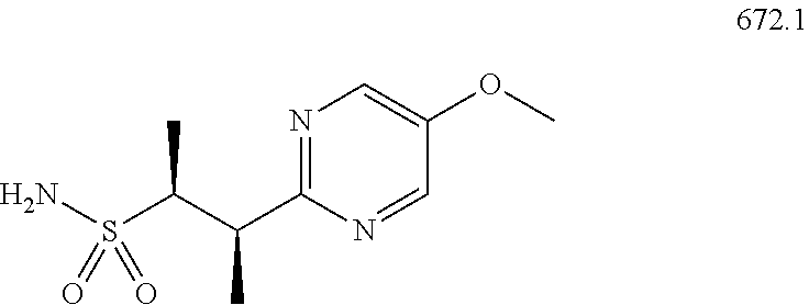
NS(C(C(C1=NC=C(OC)C=N1)C)C)(=O)=O
